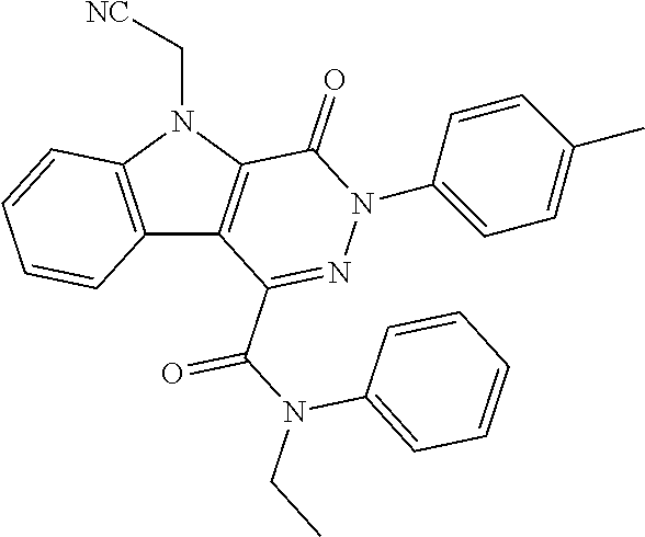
C12=C(N(C[NC])C3=C1C(C(N(CC)C1=CC=CC=C1)=O)=NN(C1=CC=C(C)C=C1)C3=O)C=CC=C2
